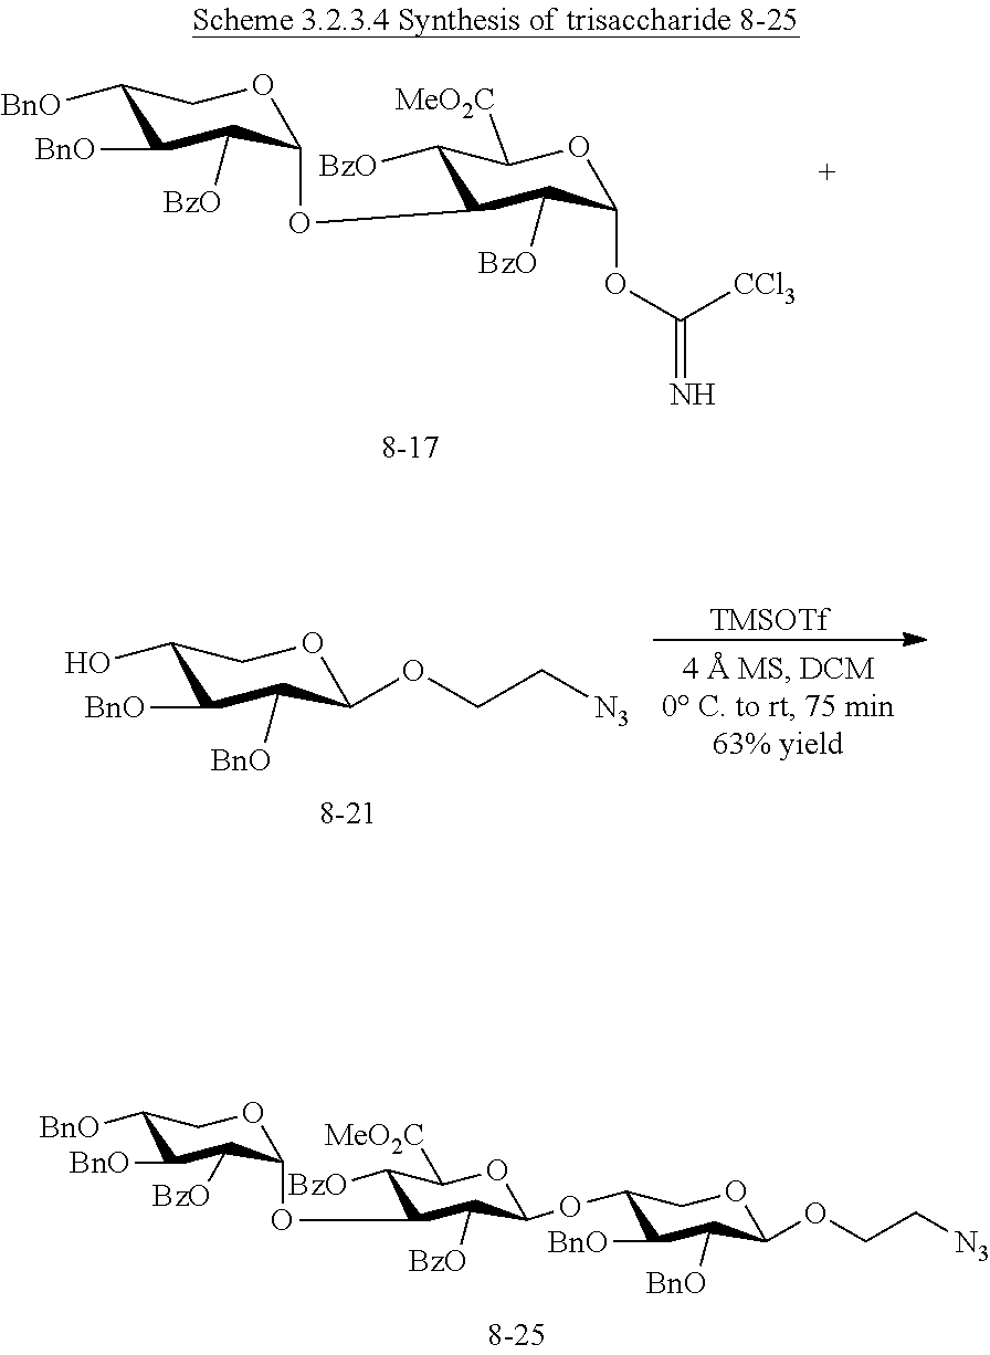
C1([BnO])C([BnO])C([BzO])C(OC2C([BzO])C([MeO2C])OC(OC3C([BnO])C([BnO])C(OCC[N3])OC3)C2[BzO])OC1.C1([BnO])C([BnO])C([BzO])C(OC2C([BzO])C([MeO2C])OC(OC([CCl3])=N)C2[BzO])OC1.C1(O)C([BnO])C([BnO])C(OCC[N3])OC1.[TMSOTf]
